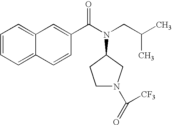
C1=CC=C2C(=C1)C=C(C(N(CC(C)C)C1CCN(C([CF3])=O)C1)=O)C=C2
